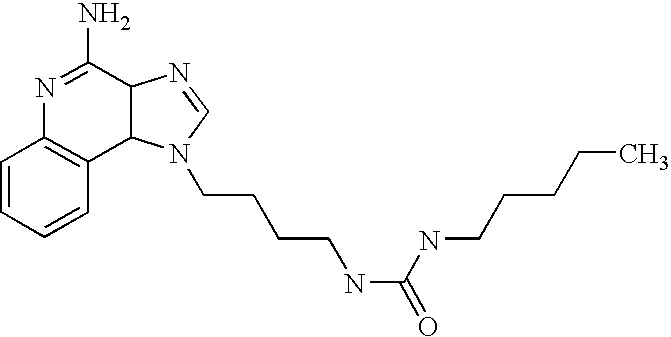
C1=CC=CC2=C1N=C(N)C1C2N(CCCCNC(NCCCCC)=O)C=N1
